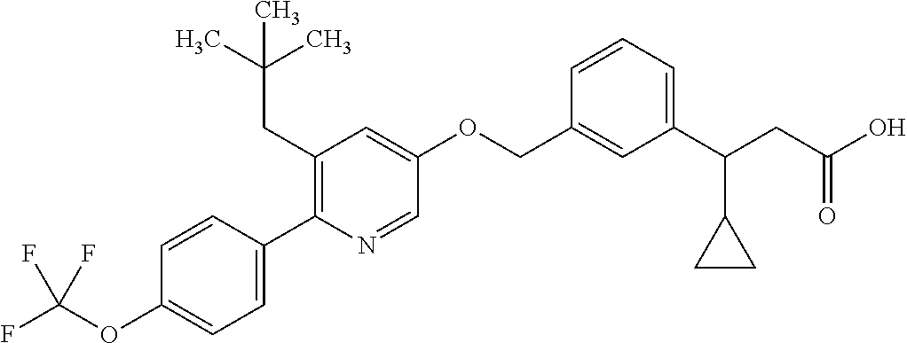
C1=CC(C2=C(CC(C)(C)C)C=C(OCC3=CC(C(CC(O)=O)C4CC4)=CC=C3)C=N2)=CC=C1OC(F)(F)F
